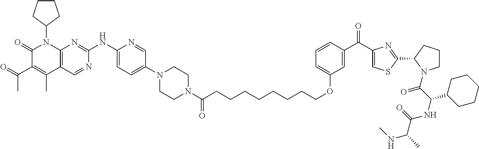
C1(=O)C(C(C)=O)=C(C)C2=C(N1C1CCCC1)N=C(NC1=CC=C(N3CCN(C(CCCCCCCCOC4=CC=CC(C(C5=CSC(C6N(C(=O)C(NC(=O)C(NC)C)C7CCCCC7)CCC6)=N5)=O)=C4)=O)CC3)C=N1)N=C2
